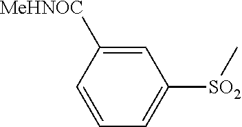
[SO2](C1=CC=CC([CONHMe])=C1)C
